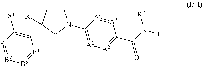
C1CC([R])(C2=C([X1])[B1]=[B2][B3]=[B4]2)CN1C1=[A1][A2]=C(C(N([R1])[R2])=O)[A3]=[A4]1
